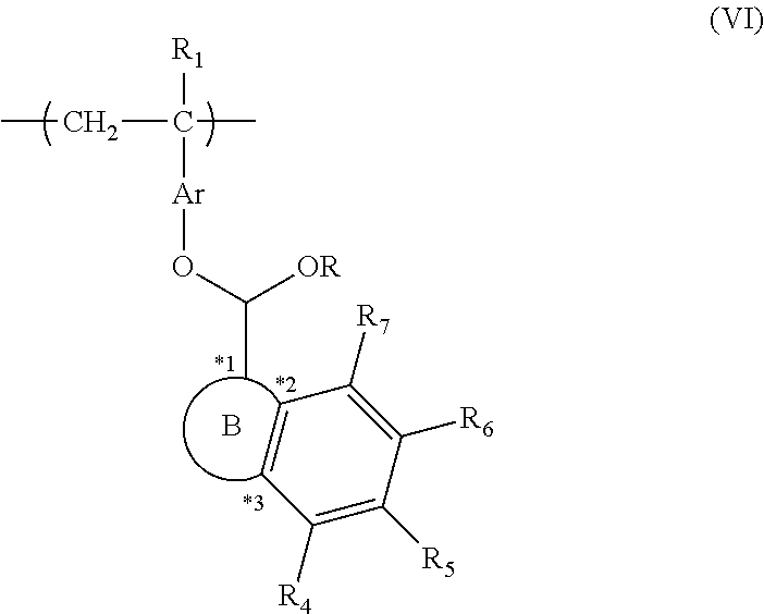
B.C1=CC([R4])=C([R5])C([R6])=C1[R7].C(C)([OR])O[Ar]C([R1])(C)CC
